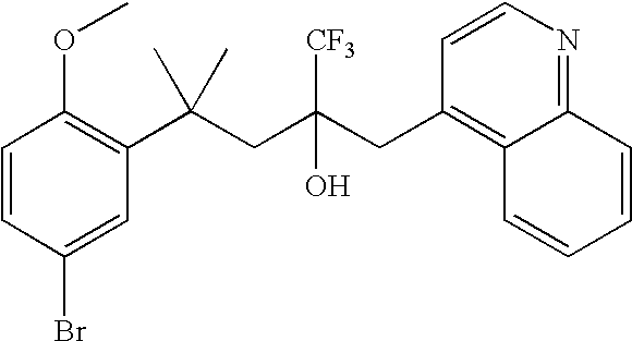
C1=CC(Br)=CC(C(CC(CC2=C3C(=NC=C2)C=CC=C3)([CF3])O)(C)C)=C1OC
